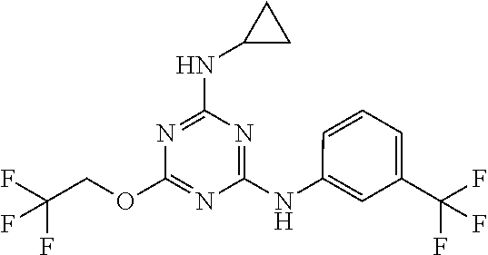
N(C1=NC(OCC(F)(F)F)=NC(NC2=CC(C(F)(F)F)=CC=C2)=N1)C1CC1
